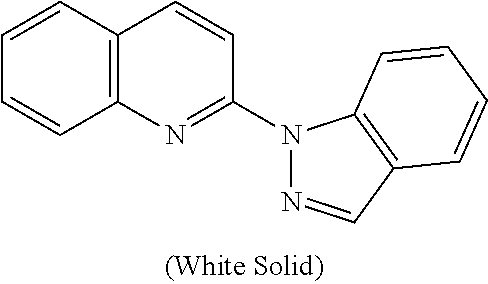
C12=C(C=CC=C1)C=CC(N1N=CC3=C1C=CC=C3)=N2
